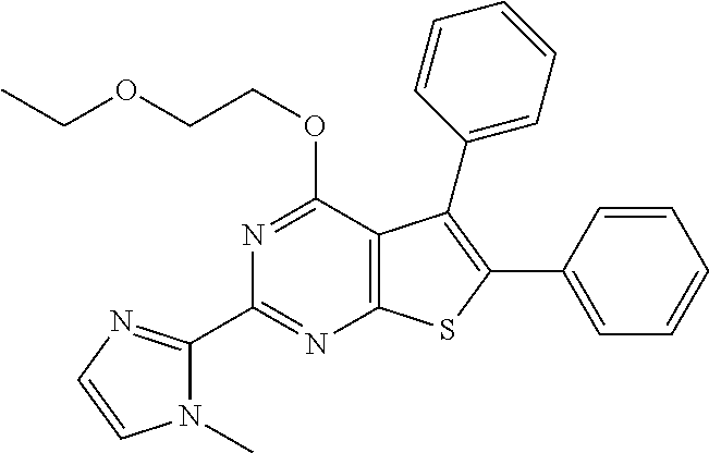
N1=C(OCCOCC)C2=C(N=C1C1=NC=CN1C)SC(C1=CC=CC=C1)=C2C1=CC=CC=C1
